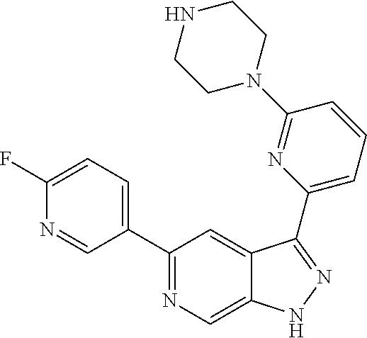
C1(C2=CC=C(F)N=C2)=NC=C2C(=C1)C(C1=CC=CC(N3CCNCC3)=N1)=NN2
